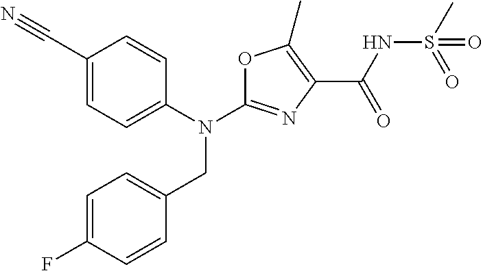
N(C1=NC(C(NS(C)(=O)=O)=O)=C(C)O1)(CC1=CC=C(F)C=C1)C1=CC=C(C#N)C=C1
